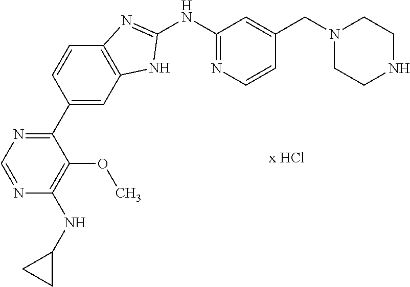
N1=CN=C(C2=CC3=C(C=C2)N=C(NC2=NC=CC(CN4CCNCC4)=C2)N3)C(OC)=C1NC1CC1
